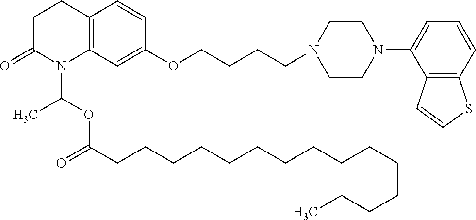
C12=C(C=C(OCCCCN3CCN(C4=CC=CC5=C4C=CS5)CC3)C=C1)N(C(OC(CCCCCCCCCCCCCCC)=O)C)C(=O)CC2
